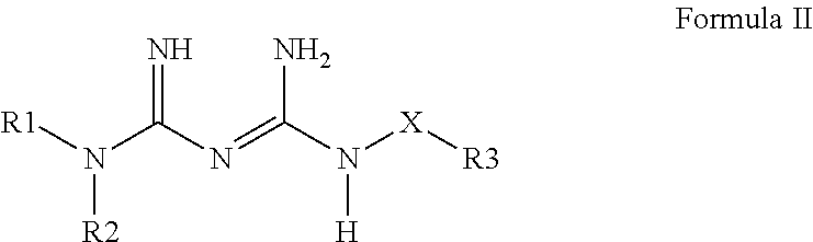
[R1]N(C(N=C(N([X][R3])[H])N)=N)[R2]
